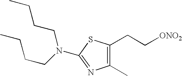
N(C1=NC(C)=C(CC[ONO2])S1)(CCCC)CCCC
